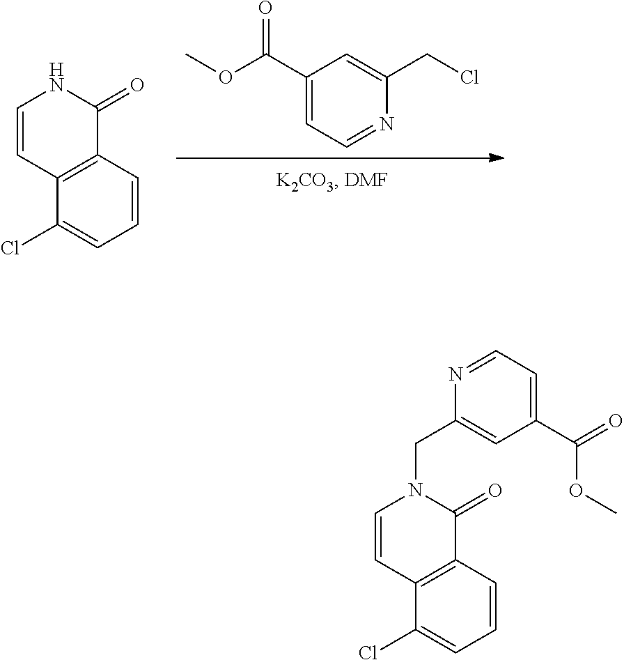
C1(C(OC)=O)=CC=NC(CCl)=C1.C1(Cl)=CC=CC2=C1C=CNC2=O.C1(Cl)=CC=CC2=C1C=CN(CC1=CC(C(=O)OC)=CC=N1)C2=O
